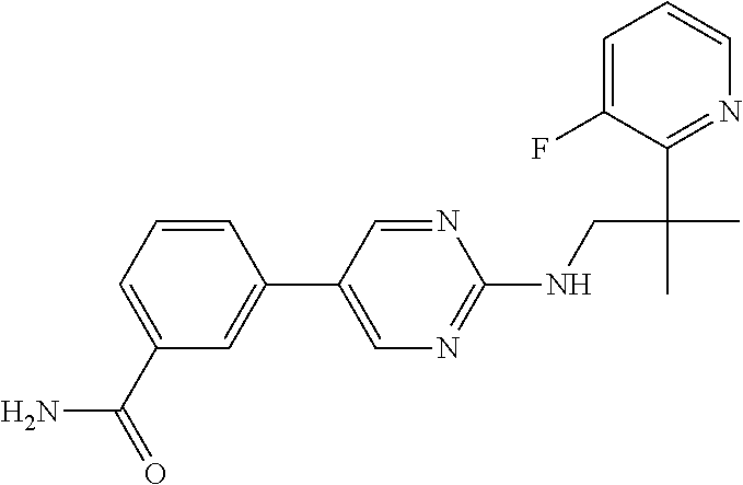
C1=C(F)C(C(C)(C)CNC2=NC=C(C3=CC(C(N)=O)=CC=C3)C=N2)=NC=C1
